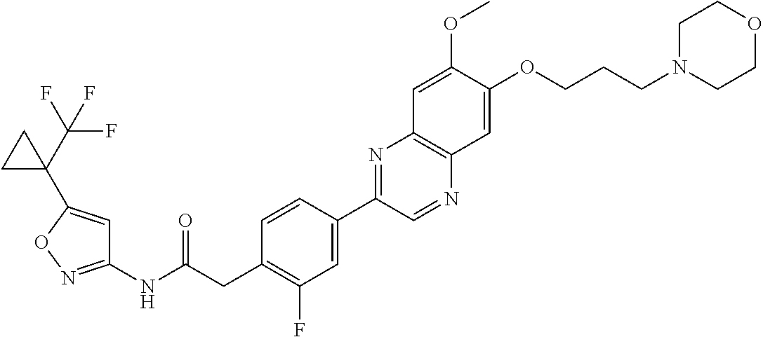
C1(NC(CC2=C(F)C=C(C3=NC4=C(N=C3)C=C(OCCCN3CCOCC3)C(OC)=C4)C=C2)=O)=NOC(C2(C(F)(F)F)CC2)=C1
